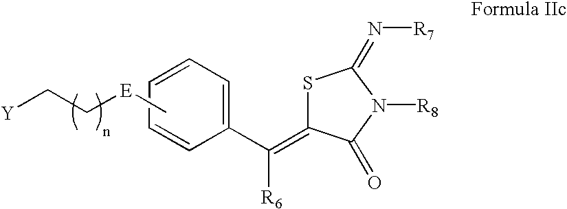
S1C(=C(C2=CC=CC=C2)[R6])C(=O)N([R8])C1=N[R7].C[E]CC[Y]
